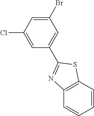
C1(Br)=CC(Cl)=CC(C2=NC3=C(S2)C=CC=C3)=C1
